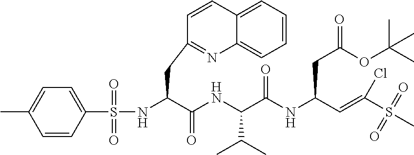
S(NC(C(NC(C(NC(C=C(S(C)(=O)=O)Cl)CC(=O)OC(C)(C)C)=O)C(C)C)=O)CC1=NC2=CC=CC=C2C=C1)(C1=CC=C(C)C=C1)(=O)=O
